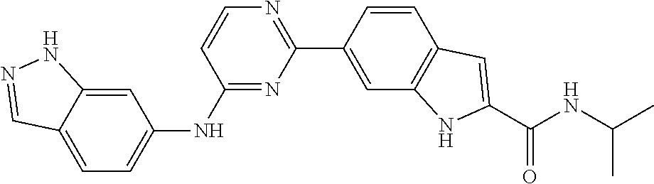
C1=CC(C2=NC=CC(NC3=CC=C4C(=C3)NN=C4)=N2)=CC2=C1C=C(C(NC(C)C)=O)N2
